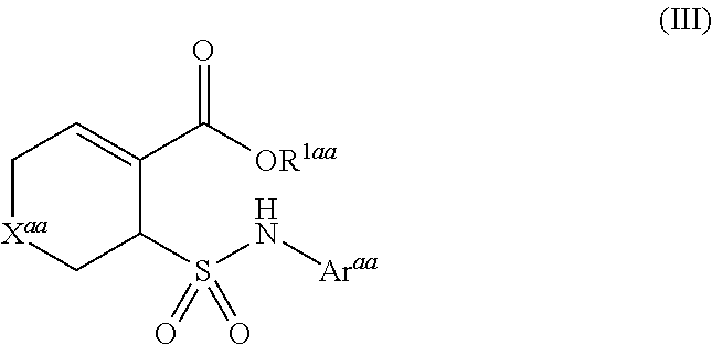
C1[Xaa]CC(S(=O)(N[Araa])=O)C(C([OR1aa])=O)=C1
